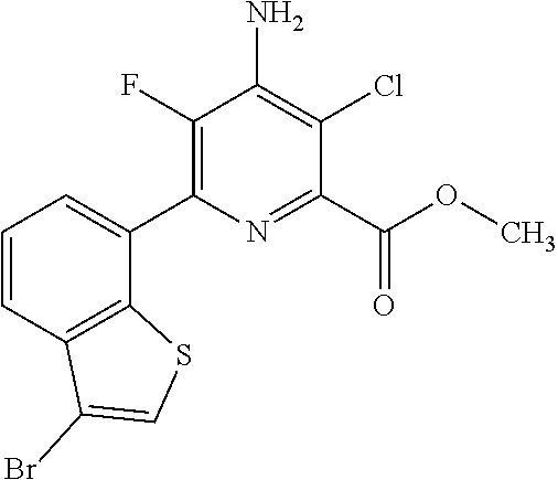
C1(C2=CC=CC3=C2SC=C3Br)=C(F)C(N)=C(Cl)C(C(OC)=O)=N1
